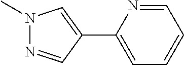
N1(C)N=CC(C2=CC=CC=N2)=C1
